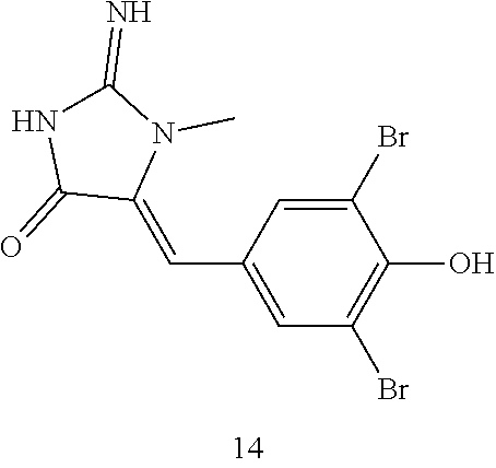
C1(C=C2N(C)C(=N)NC2=O)=CC(Br)=C(O)C(Br)=C1
